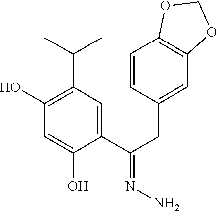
C1(O)=C(C(C)C)C=C(C(CC2=CC3=C(C=C2)OCO3)=NN)C(O)=C1
